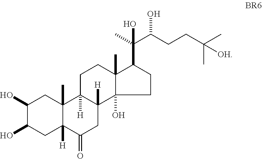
C1(O)C(O)CC2([H])C(C)(C1)C1([H])C([H])(CC2=O)C2(O)CCC(C(C(CCC(C)(C)[OH])O)(C)O)C2(C)CC1
